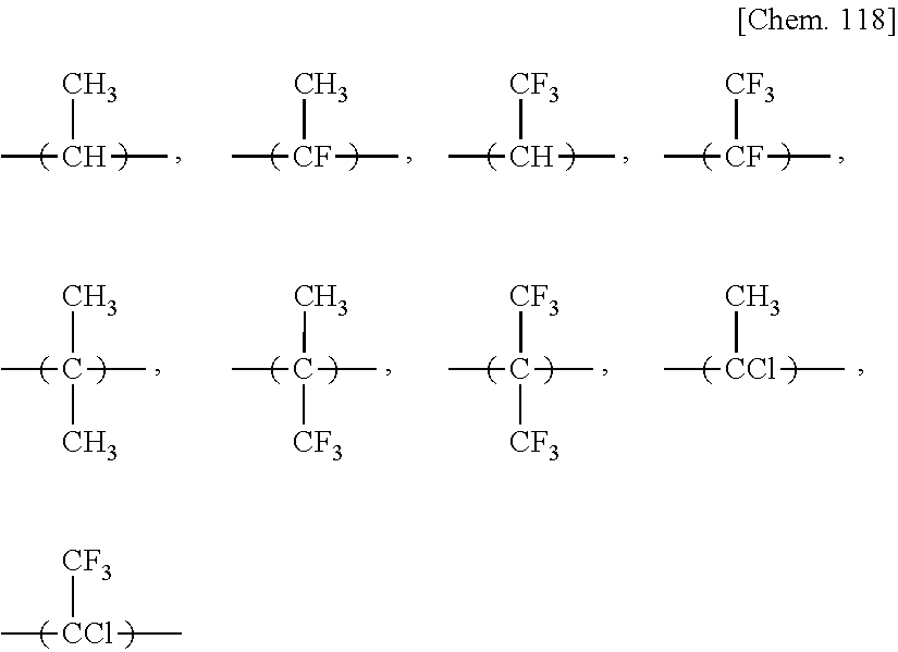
CC(C)C.C[CF](C)C.CC(C)[CF3].C[CF](C)[CF3].CC(C)(C)C.CC(C)([CF3])C.CC([CF3])([CF3])C.C[CCl](C)C.C[CCl]([CF3])C
